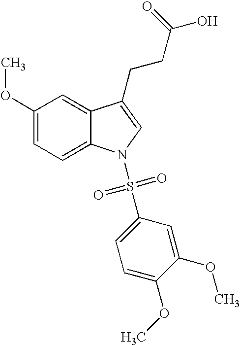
C12=CC(OC)=CC=C1N(S(C1=CC=C(OC)C(OC)=C1)(=O)=O)C=C2CCC(=O)O
